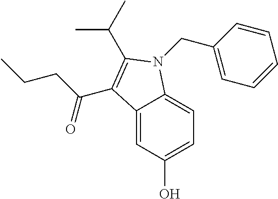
C12=CC(O)=CC=C1N(CC1=CC=CC=C1)C(C(C)C)=C2C(CCC)=O
